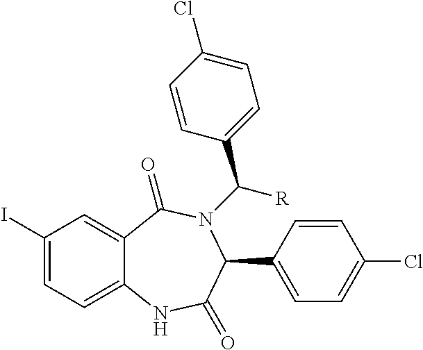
C12=CC(I)=CC=C1NC(=O)C(C1=CC=C(Cl)C=C1)N(C(C1=CC=C(Cl)C=C1)[R])C2=O
